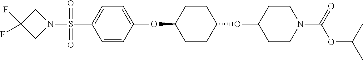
C1=CC(OC2CCC(OC3CCN(C(OC(C)C)=O)CC3)CC2)=CC=C1S(N1CC(F)(F)C1)(=O)=O
